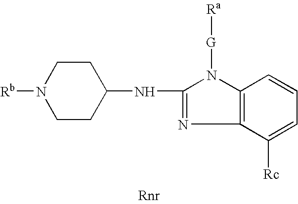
C12=C(N([G][Ra])C(NC3CCN([Rb])CC3)=N1)C=CC=C2[Rc]
